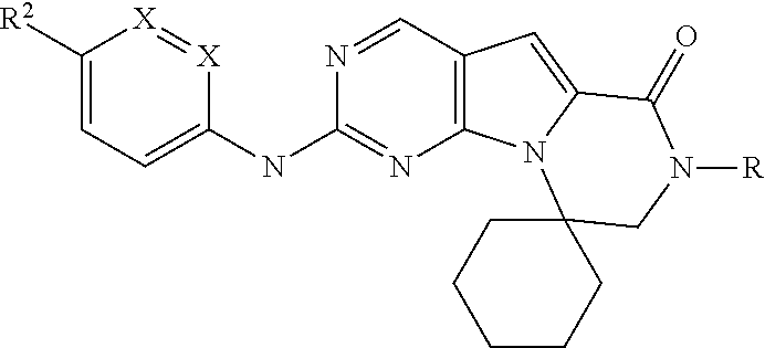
C1([R2])=CC=C(NC2=NC3=C(C=N2)C=C2N3C3(CN([R])C2=O)CCCCC3)[X]=[X]1
